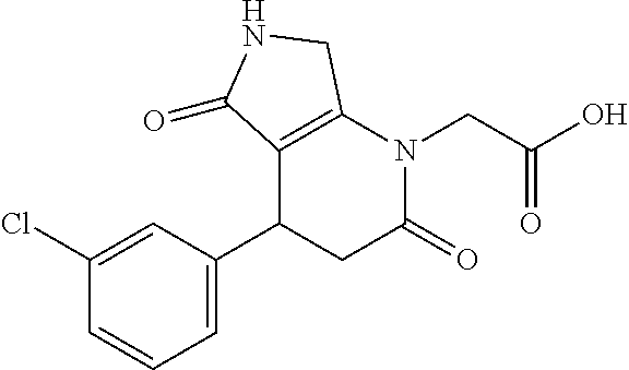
C1=C(Cl)C=CC=C1C1CC(=O)N(CC(O)=O)C2=C1C(=O)NC2
